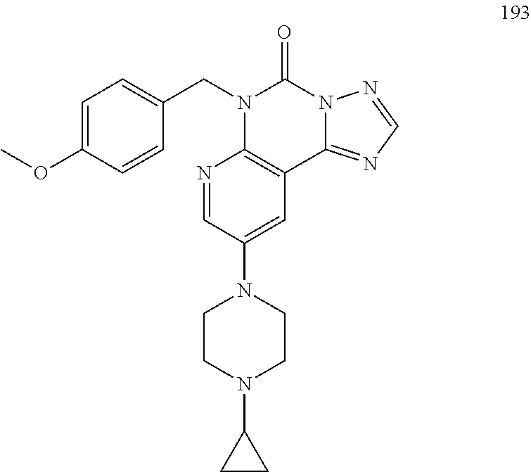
C1=CC(OC)=CC=C1CN1C2=C(C3=NC=NN3C1=O)C=C(N1CCN(C3CC3)CC1)C=N2
